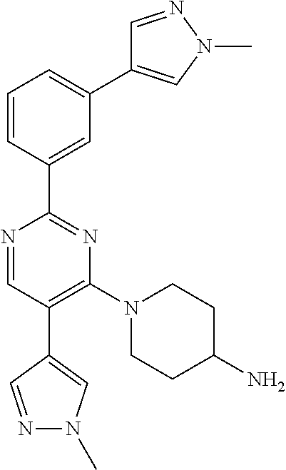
C1=NN(C)C=C1C1=CC=CC(C2=NC(N3CCC(N)CC3)=C(C3=CN(C)N=C3)C=N2)=C1
